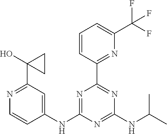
C1=CC(C2=NC(NC(C)C)=NC(NC3=CC(C4(O)CC4)=NC=C3)=N2)=NC(C(F)(F)F)=C1
